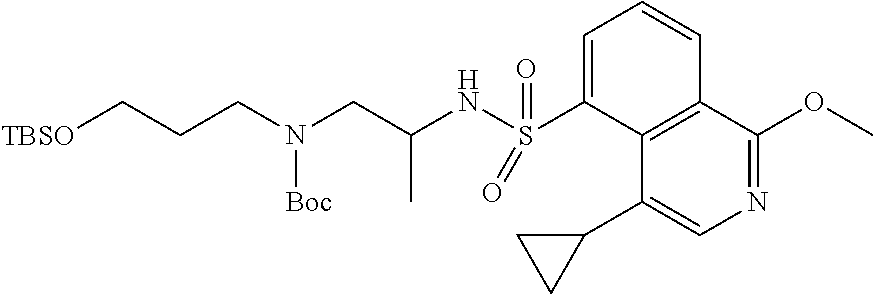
C1=C(S(NC(CN(CCC[TBSO])[Boc])C)(=O)=O)C2=C(C=C1)C(OC)=NC=C2C1CC1
